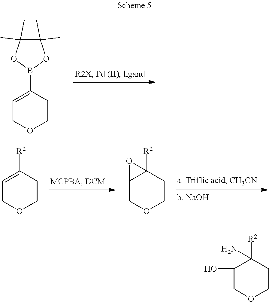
C1=C(B2OC(C)(C)C(C)(C)O2)CCOC1.C1=C([R2])CCOC1.C12COCCC1([R2])O2.C1(O)COCCC1([R2])N
